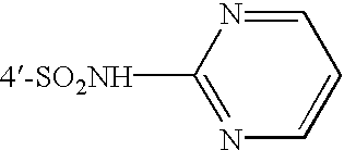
[4-SO2NH]C1=NC=CC=N1
